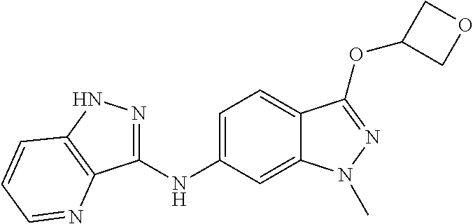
C1(NC2=CC=C3C(=C2)N(C)N=C3OC2COC2)=NNC2=C1N=CC=C2
